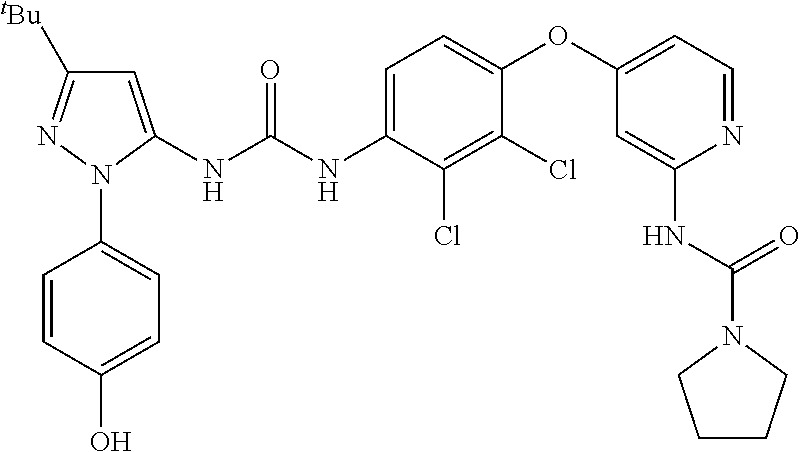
C1=C(NC(NC2=CC=C(OC3=CC=NC(NC(N4CCCC4)=O)=C3)C(Cl)=C2Cl)=O)N(C2=CC=C(O)C=C2)N=C1[tBu]
